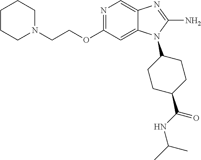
N1=C(OCCN2CCCCC2)C=C2C(=C1)N=C(N)N2C1CCC(C(NC(C)C)=O)CC1
